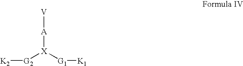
[X]([G1][K1])([A][V])[G2][K2]
